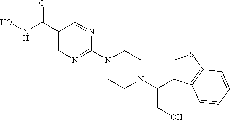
O=C(C1=CN=C(N2CCN(C(C3=CSC4=C3C=CC=C4)CO)CC2)N=C1)NO
